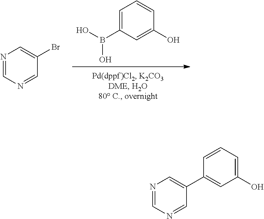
C1=C(B(O)O)C=C(O)C=C1.N1=CN=CC(Br)=C1.N1=CN=CC(C2=CC(O)=CC=C2)=C1
